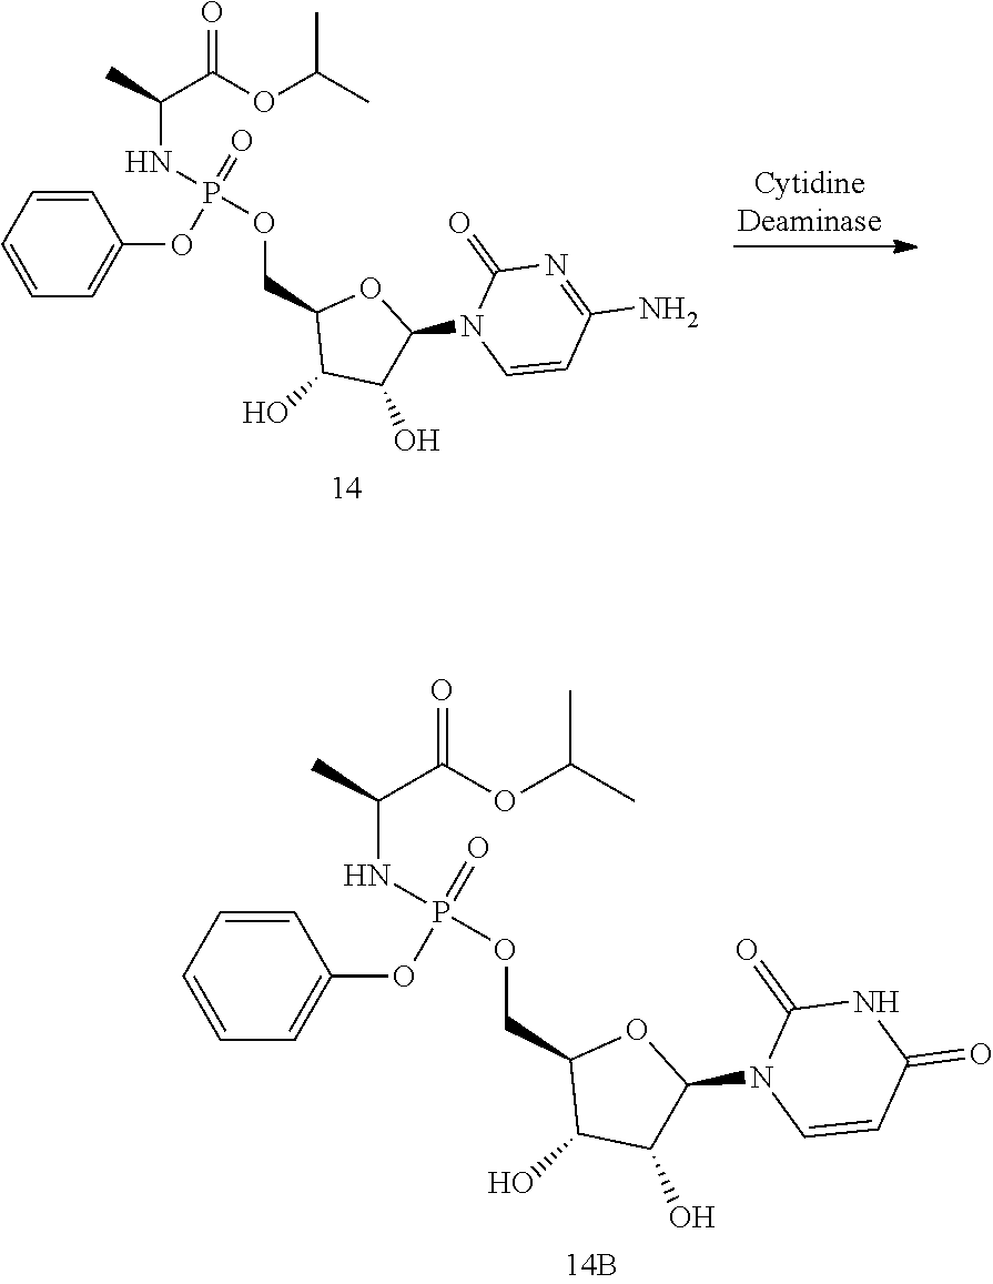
C1=CC=CC=C1OP(NC(C)C(OC(C)C)=O)(OCC1C(O)C(O)C(N2C=CC(N)=NC2=O)O1)=O.C1=CC=CC=C1OP(NC(C)C(OC(C)C)=O)(OCC1C(O)C(O)C(N2C=CC(=O)NC2=O)O1)=O
